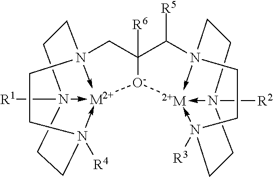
[R1]N12->[M2+]34-N(CC5([R6])C([R5])N67->[2+M]8(-N([R2])(CC6)CCN->8([R3])CC7)[O-]53)(CCN->4([R4])CC1)CC2
